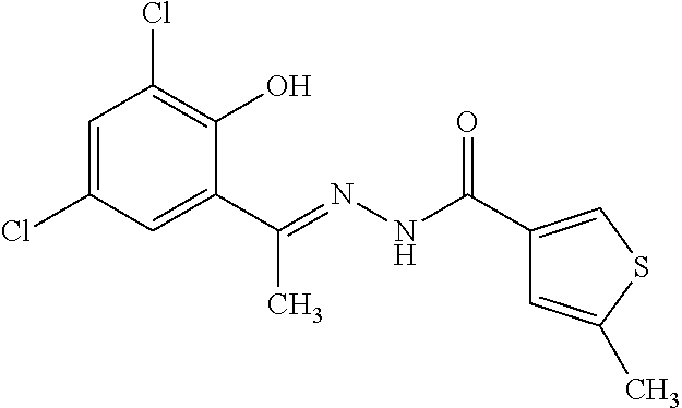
C1=C(Cl)C=C(C(=NNC(C2=CSC(C)=C2)=O)C)C(O)=C1Cl
